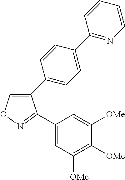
C1(C2=CC=C(C3=NC=CC=C3)C=C2)=CON=C1C1=CC([OMe])=C([OMe])C([OMe])=C1
